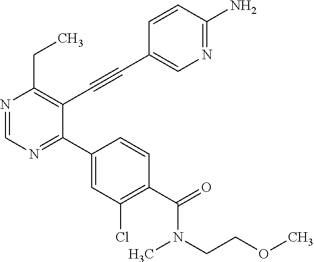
N1=CN=C(C2=CC(Cl)=C(C(=O)N(CCOC)C)C=C2)C(C#CC2=CN=C(N)C=C2)=C1CC
